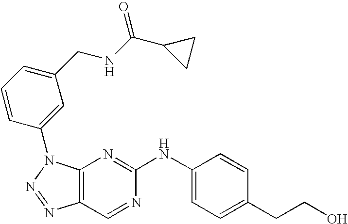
C12=C(N(C3=CC(CNC(C4CC4)=O)=CC=C3)N=N1)N=C(NC1=CC=C(CCO)C=C1)N=C2
